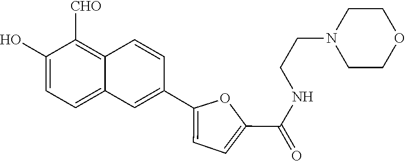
C1(O)=CC=C2C(=C1[CHO])C=CC(C1=CC=C(C(NCCN3CCOCC3)=O)O1)=C2
